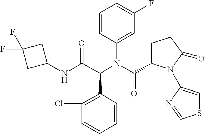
C1=CC(C(C(NC2CC(F)(F)C2)=O)N(C2=CC(F)=CC=C2)C(=O)C2CCC(=O)N2C2=CSC=N2)=C(Cl)C=C1
